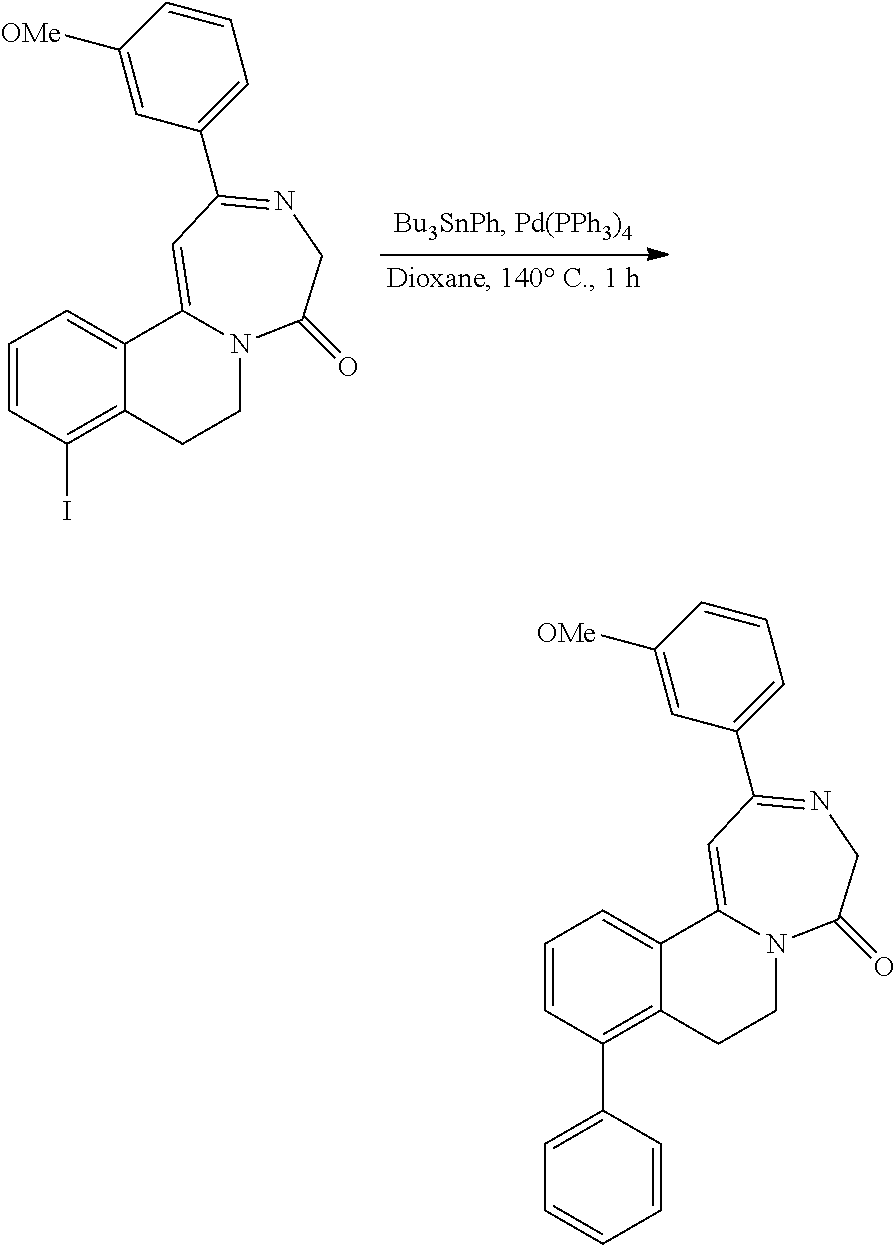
C1=CC(I)=C2C(=C1)C1=CC(C3=CC=CC([OMe])=C3)=NCC(=O)N1CC2.C1=CC(C2=CC=CC=C2)=C2C(=C1)C1=CC(C3=CC=CC([OMe])=C3)=NCC(=O)N1CC2
